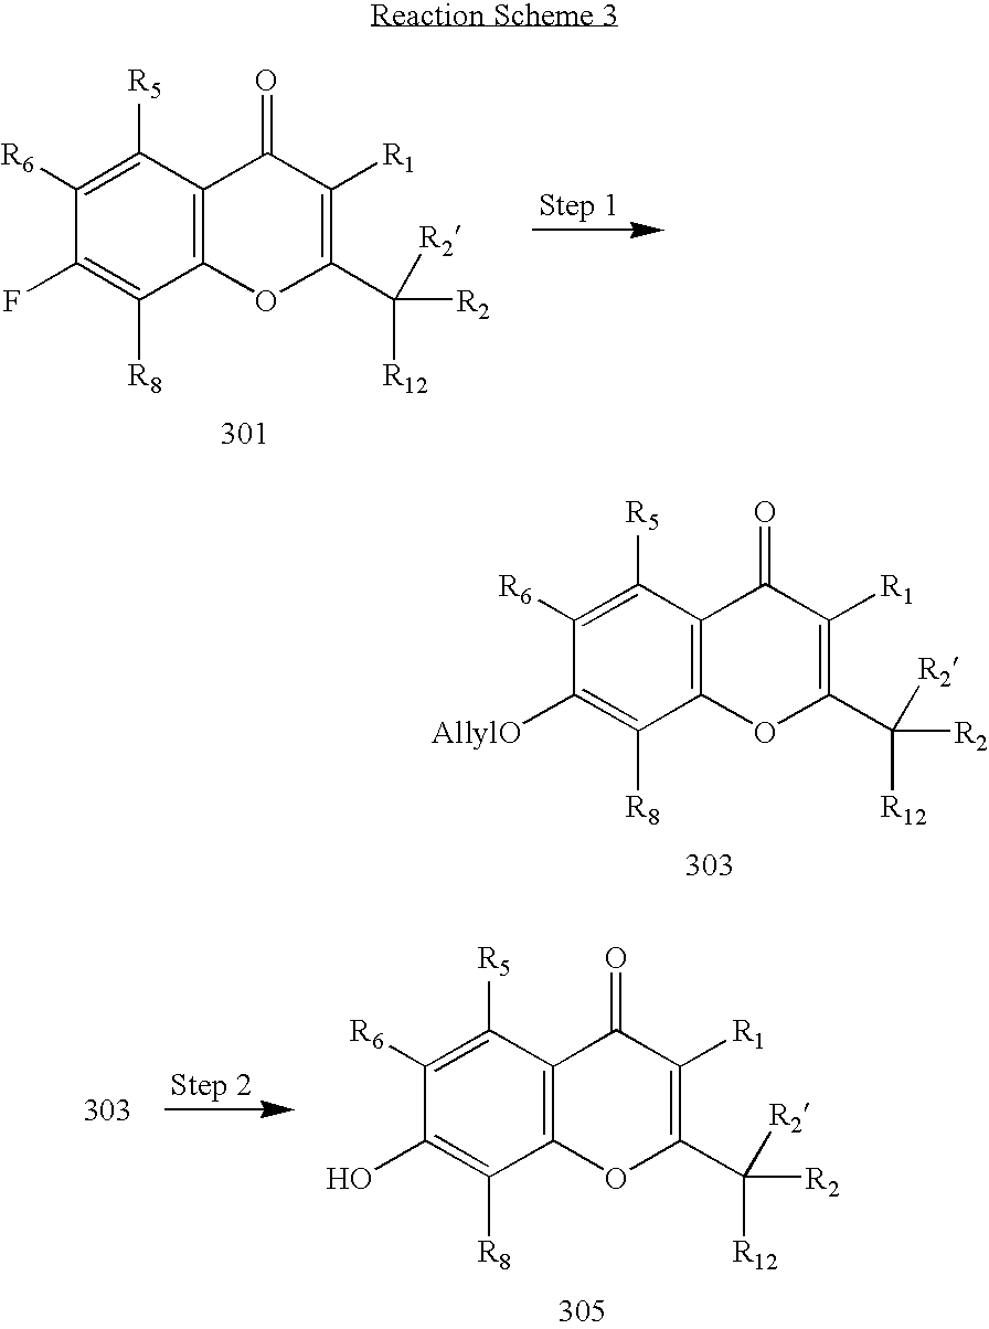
C1([R6])=C([R5])C2=C(C([R8])=C1F)OC(C([R12])([R2])[R2])=C([R1])C2=O.C1([R6])=C([R5])C2=C(C([R8])=C1[AllylO])OC(C([R12])([R2])[R2])=C([R1])C2=O.C1([R6])=C([R5])C2=C(C([R8])=C1O)OC(C([R12])([R2])[R2])=C([R1])C2=O
